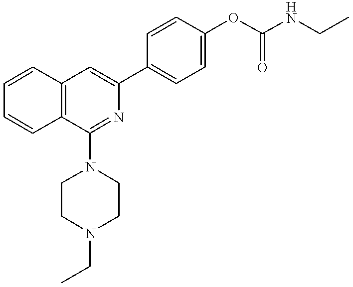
C1=CC2=C(C=C1)C=C(C1=CC=C(OC(NCC)=O)C=C1)N=C2N1CCN(CC)CC1
